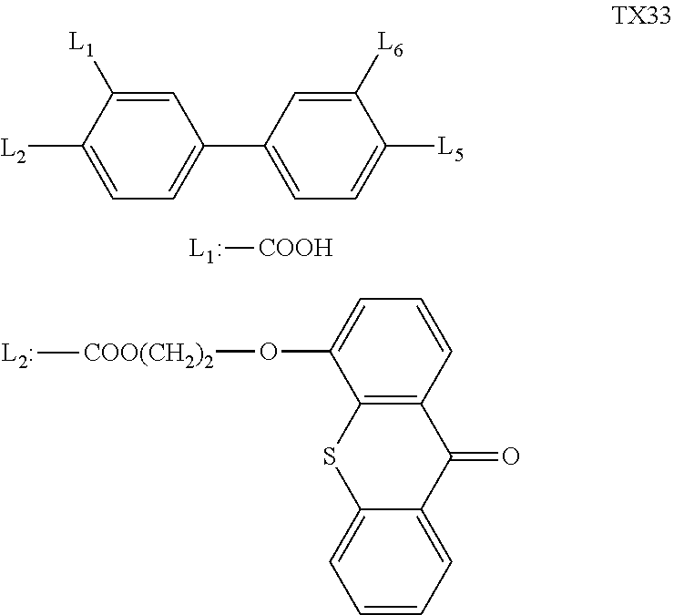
[L2]C1=CC=C(C2=CC=C([L5])C([L6])=C2)C=C1[L1].[COOH][L1:].O([COO(CH2)2][L2:])C1=CC=CC2=C1SC1=CC=CC=C1C2=O
